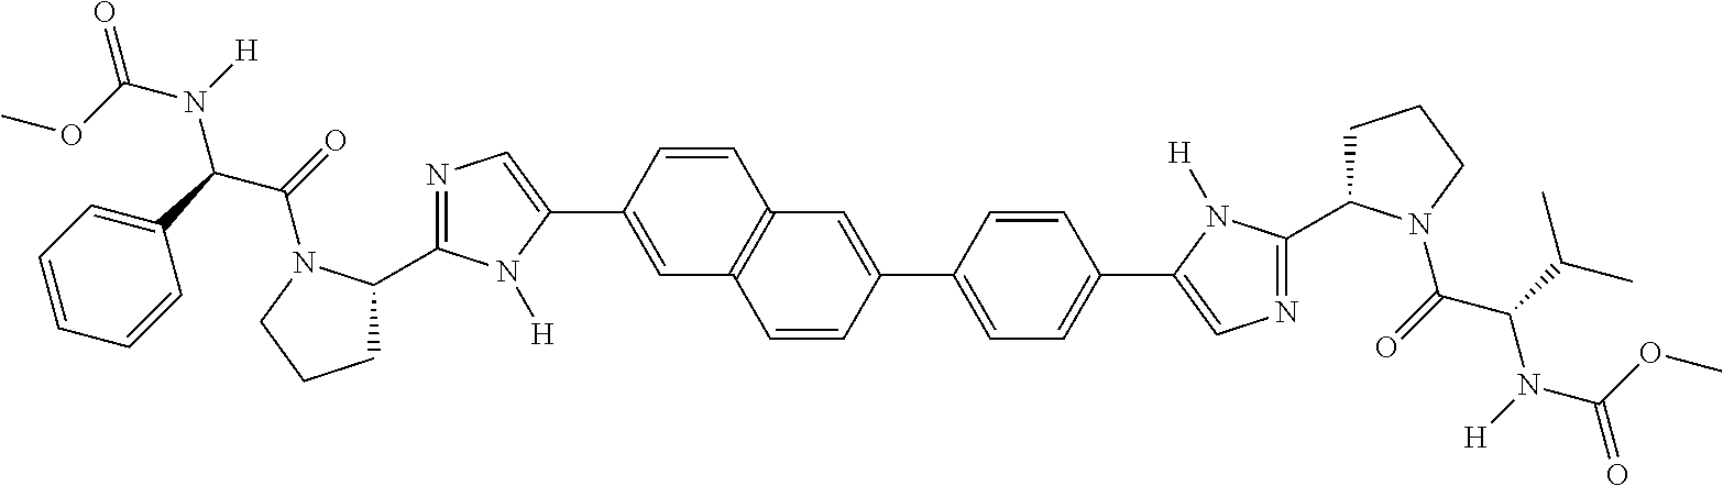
C1=C(C2=CN=C(C3CCCN3C(=O)C(C3=CC=CC=C3)N(C(=O)OC)[H])N2[H])C=CC2=C1C=CC(C1=CC=C(C3=CN=C(C4CCCN4C(=O)C(C(C)C)N(C(=O)OC)[H])N3[H])C=C1)=C2
